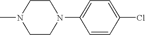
C1N(C)CCN(C2=CC=C(Cl)C=C2)C1
